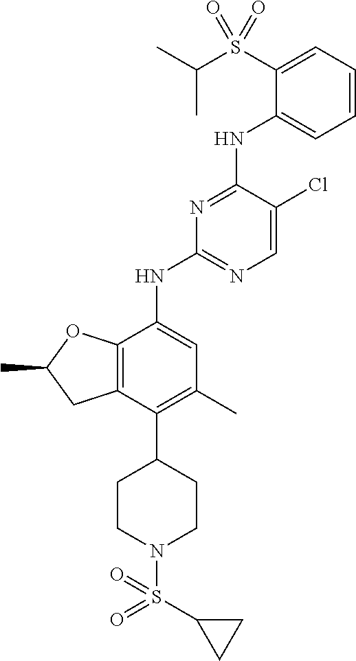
C1=CC=C(S(C(C)C)(=O)=O)C(NC2=NC(NC3=CC(C)=C(C4CCN(S(C5CC5)(=O)=O)CC4)C4=C3OC(C)C4)=NC=C2Cl)=C1
